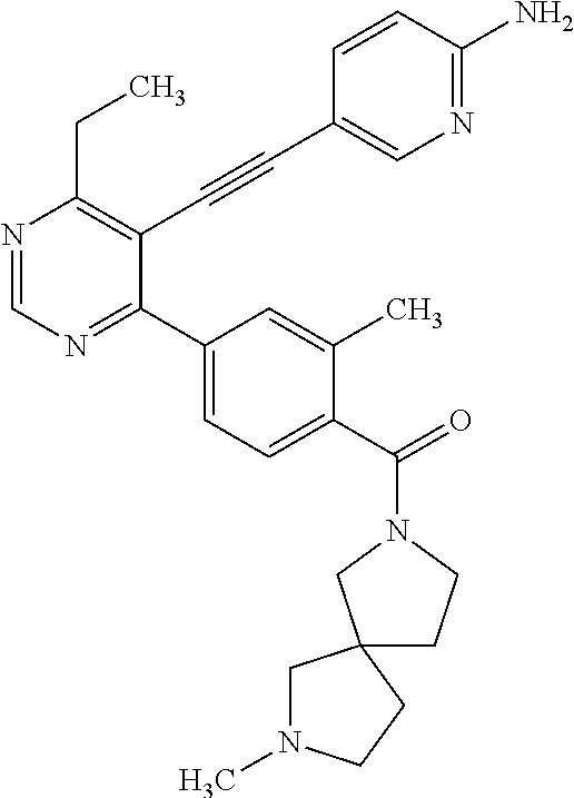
N1=CN=C(C2=CC=C(C(=O)N3CC4(CC3)CN(C)CC4)C(C)=C2)C(C#CC2=CN=C(N)C=C2)=C1CC
